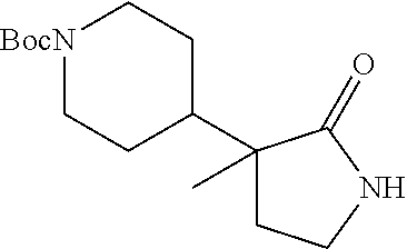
[BocN]1CCC(C2(C)CCNC2=O)CC1
